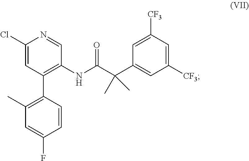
C1(Cl)=CC(C2=C(C)C=C(F)C=C2)=C(NC(=O)C(C2=CC([CF3])=CC([CF3])=C2)(C)C)C=N1
